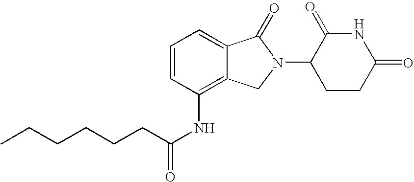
C1=C2C(=C(NC(=O)CCCCCC)C=C1)CN(C1CCC(=O)NC1=O)C2=O
